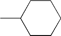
C1CCCCC1C
